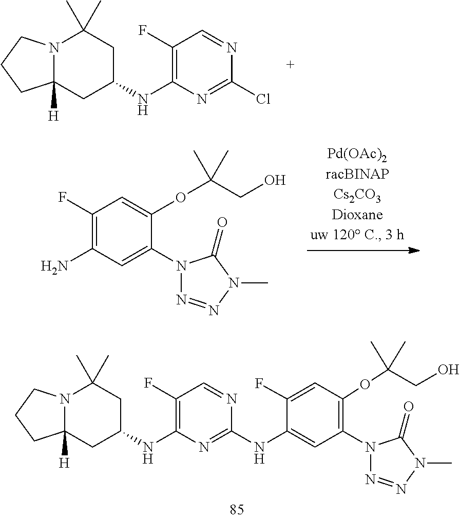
N12C([H])(CC(NC3=C(F)C=NC(Cl)=N3)CC1(C)C)CCC2.C1(N2N=NN(C)C2=O)=C(OC(C)(C)CO)C=C(F)C(NC2=NC(NC3CC4([H])N(C(C)(C)C3)CCC4)=C(F)C=N2)=C1.C1(N2N=NN(C)C2=O)=CC(N)=C(F)C=C1OC(CO)(C)C
